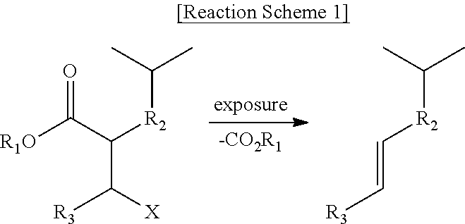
[R1O]C(C([R2]C(C)C)C([X])[R3])=O.C([R2]C(C)C)=C[R3]
